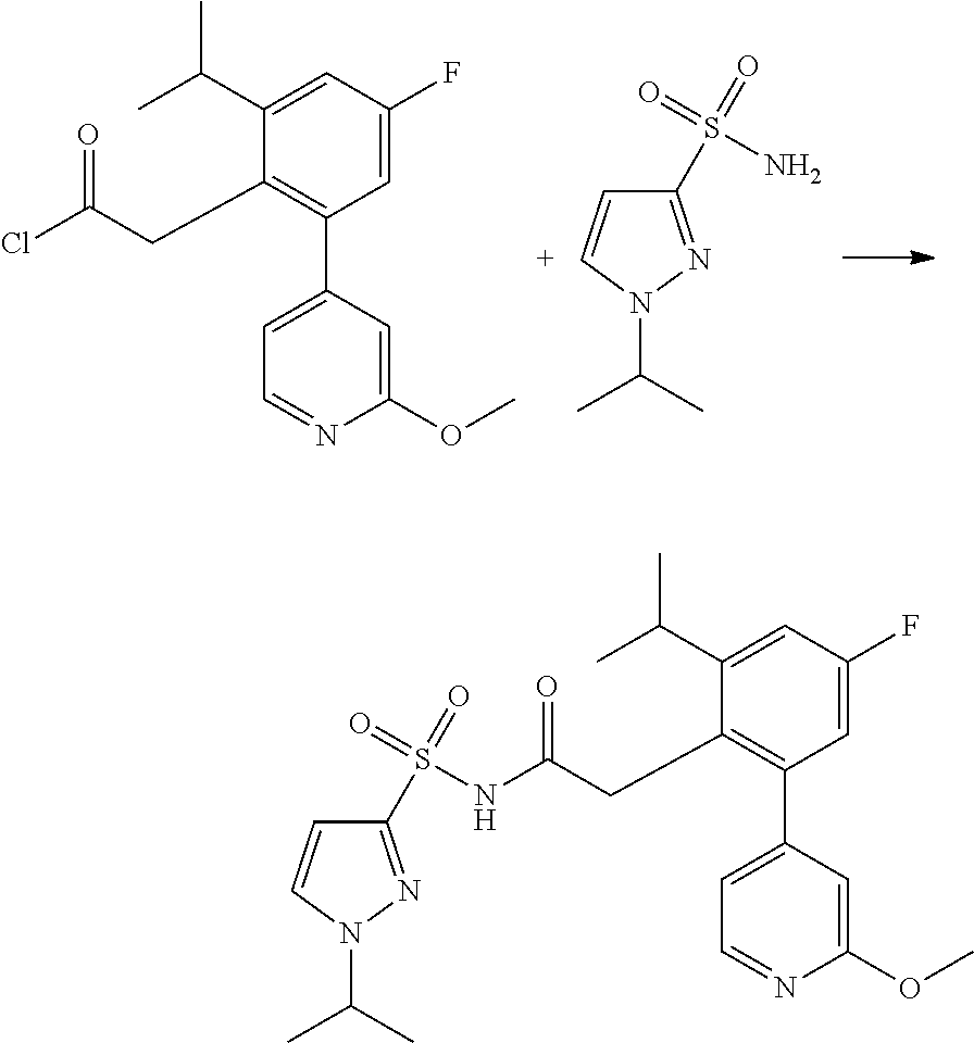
C1=C(F)C=C(C(C)C)C(CC(=O)Cl)=C1C1=CC=NC(OC)=C1.C1(S(=O)(=O)N)=NN(C(C)C)[C+]=C1.C1=C(F)C=C(C(C)C)C(CC(=O)NS(=O)(=O)C2=NN(C(C)C)C=C2)=C1C1=CC=NC(OC)=C1
